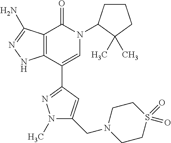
N1(C2CCCC2(C)C)C(=O)C2=C(C(C3=NN(C)C(CN4CCS(=O)(=O)CC4)=C3)=C1)NN=C2N
